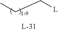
CCC[L]
